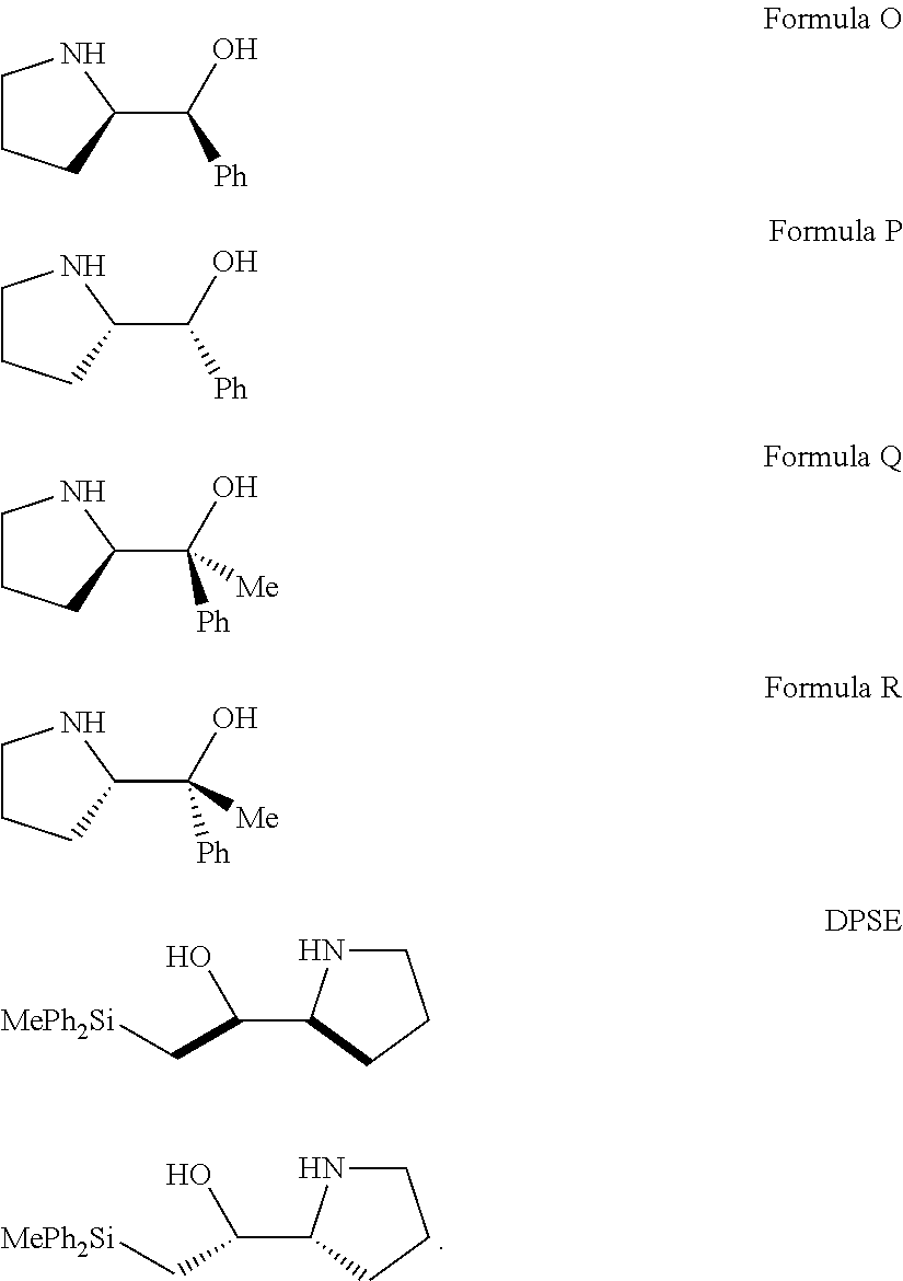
C1NC(C(O)C[MePh2Si])CC1.C1(C(O)[Ph])NCCC1.C1(C(O)[Ph])NCCC1.C1(C(O)([Ph])[Me])NCCC1.C1(C(O)([Ph])[Me])NCCC1.C1NC(C(O)C[MePh2Si])CC1
